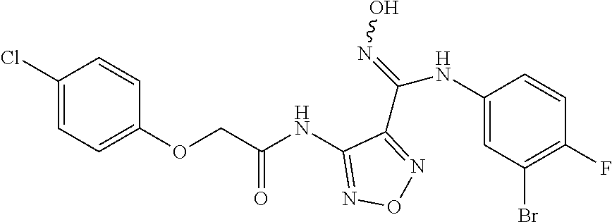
C1(NC(COC2=CC=C(Cl)C=C2)=O)=NON=C1C(=NO)NC1=CC(Br)=C(F)C=C1
